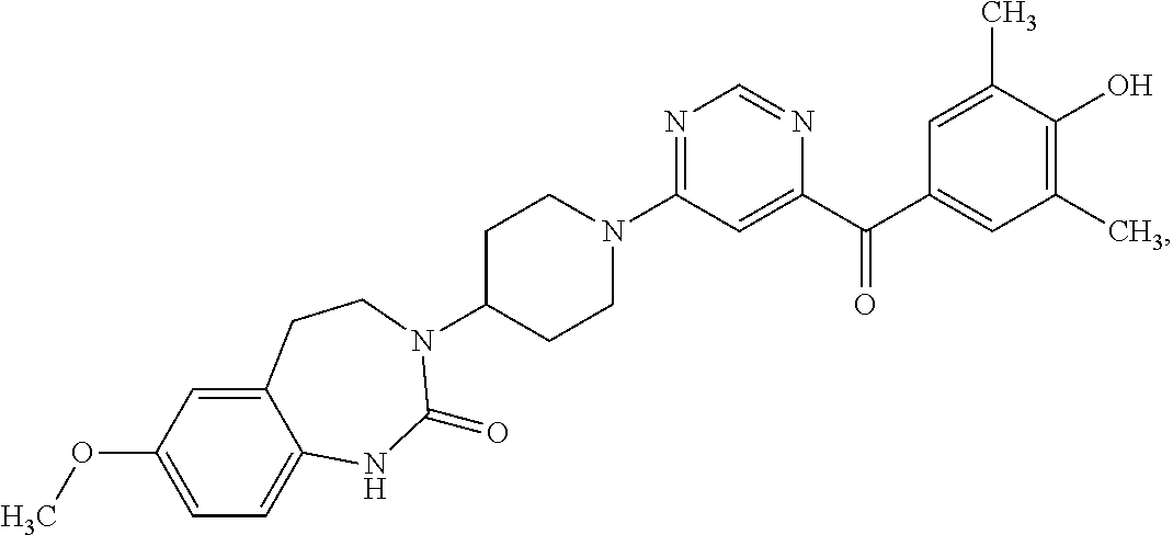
N1=C(N2CCC(N3C(=O)NC4=CC=C(OC)C=C4CC3)CC2)C=C(C(C2=CC(C)=C(O)C(C)=C2)=O)N=C1
